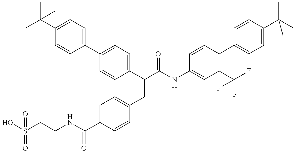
OS(CCNC(C1=CC=C(CC(C(NC2=CC(C(F)(F)F)=C(C3=CC=C(C(C)(C)C)C=C3)C=C2)=O)C2=CC=C(C3=CC=C(C(C)(C)C)C=C3)C=C2)C=C1)=O)(=O)=O
